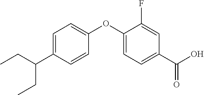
C1=C(C(CC)CC)C=CC(OC2=CC=C(C(O)=O)C=C2F)=C1
